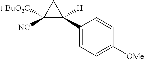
C1([NC])([t-BuO2C])C(C2=CC=C([OMe])C=C2)([H])C1
